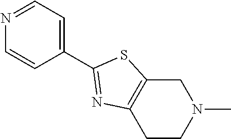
C1C2=C(CCN1C)N=C(C1=CC=NC=C1)S2
